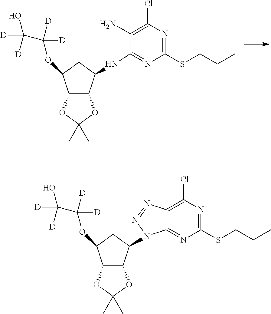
C12C(C(NC3=NC(SCCC)=NC(Cl)=C3N)CC1OC(C(O)([D])[D])([D])[D])OC(C)(C)O2.C12C(C(N3C4=NC(SCCC)=NC(Cl)=C4N=N3)CC1OC(C(O)([D])[D])([D])[D])OC(C)(C)O2
